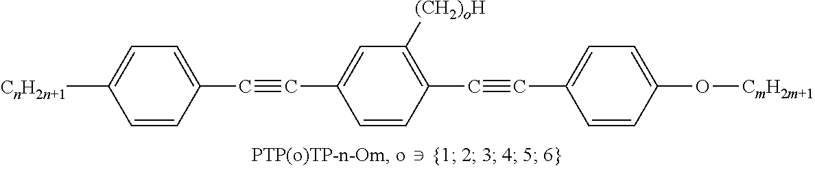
[CnH2n+1]C1=CC=C(C#CC2=CC([(CH2)oH])=C(C#CC3=CC=C(O[CmH2m+1])C=C3)C=C2)C=C1
